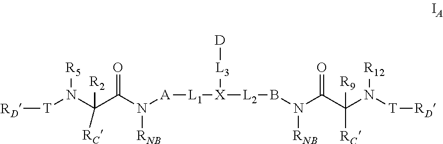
[T](N(C(C(N([A][L1][X]([L2]BN(C(C(N([T][RD])[R12])([RC])[R9])=O)[RNB])[L3][D])[RNB])=O)([R2])[RC])[R5])[RD]
